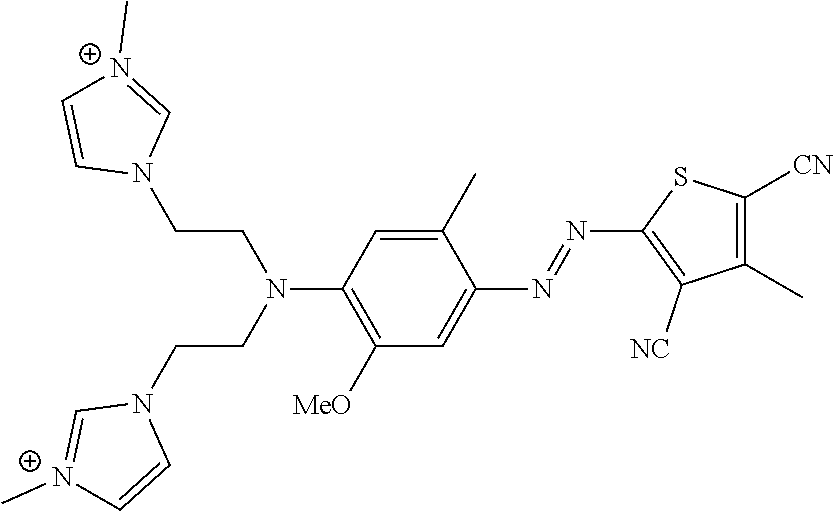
C1(C)=CC(N(CCN2C=[N+](C)C=C2)CCN2C=[N+](C)C=C2)=C([MeO])C=C1N=NC1=C([NC])C(C)=C([CN])S1
